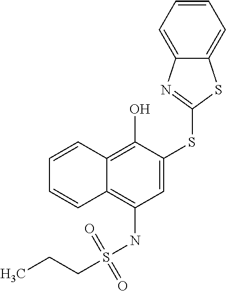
C(S(NC1=C2C(=C(O)C(SC3=NC4=CC=CC=C4S3)=C1)C=CC=C2)(=O)=O)CC
